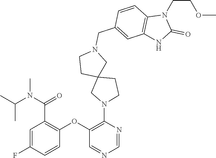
C1=C(F)C=CC(OC2=C(N3CC4(CC3)CCN(CC3=CC5=C(C=C3)N(CCOC)C(=O)N5)C4)N=CN=C2)=C1C(=O)N(C(C)C)C
